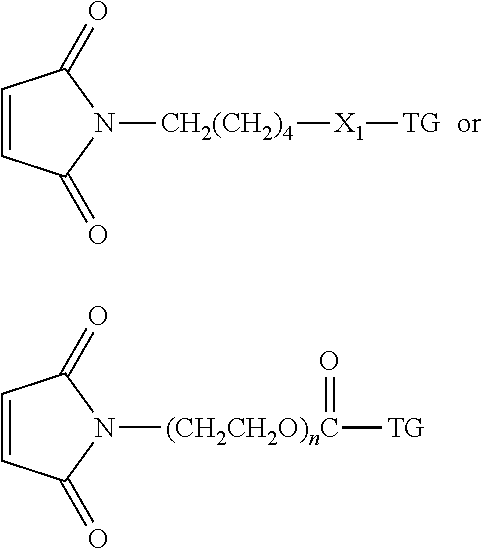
C1=CC(=O)N([CH2(CH2)4][X1][TG])C1=O.C1=CC(=O)N([(CH2CH2O)nC](=O)[TG])C1=O
